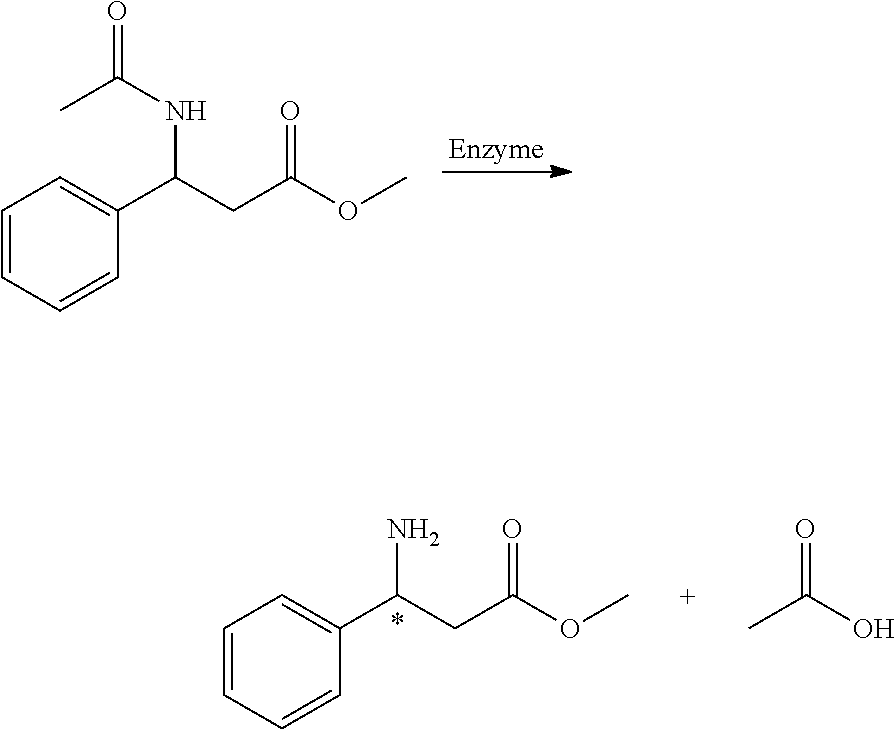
C1=CC=CC(C(CC(OC)=O)NC(C)=O)=C1.C1=CC=CC(C(CC(OC)=O)N)=C1.CC(O)=O
